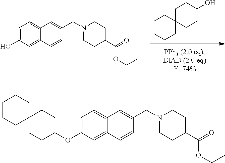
C1CC(O)CCC12CCCCC2.C1=C(O)C=C2C(=C1)C=C(CN1CCC(C(=O)OCC)CC1)C=C2.C1=C(OC2CCC3(CC2)CCCCC3)C=C2C(=C1)C=C(CN1CCC(C(=O)OCC)CC1)C=C2
